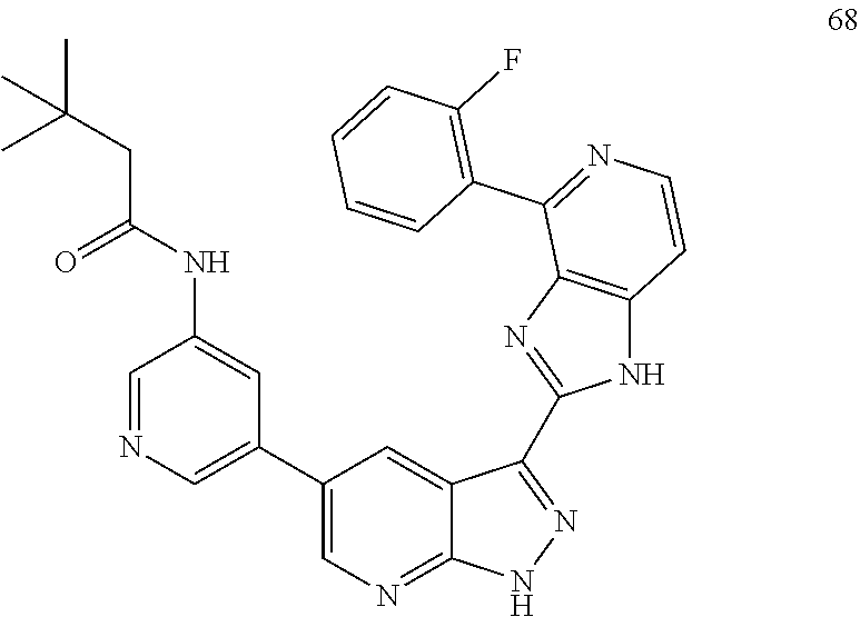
N(C1=CC(C2=CN=C3C(=C2)C(C2=NC4=C(N2)C=CN=C4C2=C(F)C=CC=C2)=NN3)=CN=C1)C(=O)CC(C)(C)C
